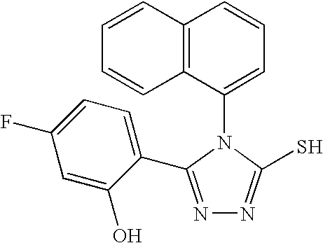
N1=C(C2=CC=C(F)C=C2O)N(C2=CC=CC3=C2C=CC=C3)C(S)=N1
